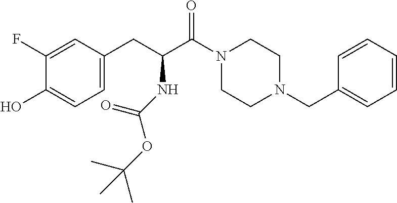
C1(O)=CC=C(CC(C(N2CCN(CC3=CC=CC=C3)CC2)=O)NC(=O)OC(C)(C)C)C=C1F
